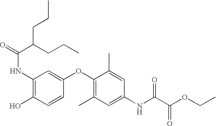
C(CC(C(=O)NC1=C(O)C=CC(OC2=C(C)C=C(NC(C(OCC)=O)=O)C=C2C)=C1)CCC)C
